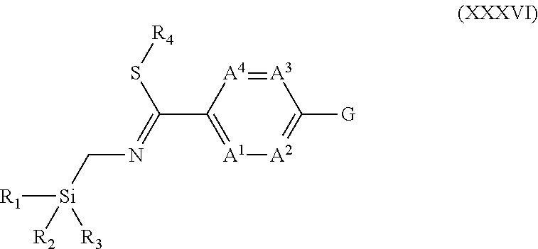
[A3]1=[A4]C(C(S[R4])=NC[Si]([R1])([R3])[R2])=[A1][A2]=C1[G]
